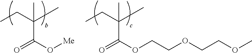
C(CC)(C)(C(=O)O[Me])C.C(CC)(C)(C(=O)OCCOCCOC)C
